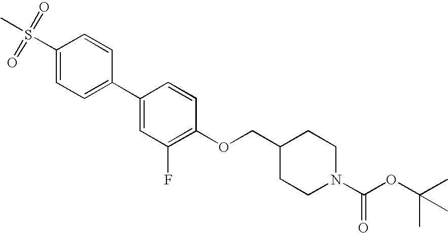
C1(S(C)(=O)=O)=CC=C(C2=CC(F)=C(OCC3CCN(C(=O)OC(C)(C)C)CC3)C=C2)C=C1
